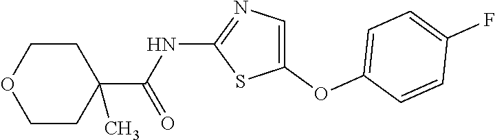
CC1(C(=O)NC2=NC=C(OC3=CC=C(F)C=C3)S2)CCOCC1
